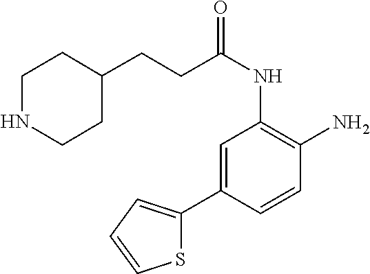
C(C(NC1=C(N)C=CC(C2=CC=CS2)=C1)=O)CC1CCNCC1
